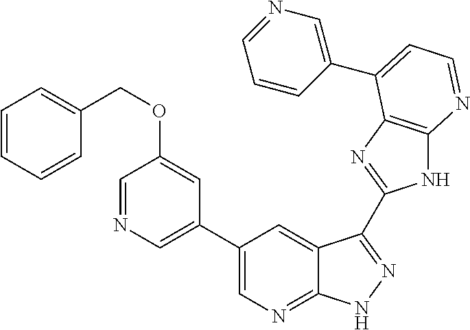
C1(C2=CN=C3C(=C2)C(C2=NC4=C(N2)N=CC=C4C2=CN=CC=C2)=NN3)=CN=CC(OCC2=CC=CC=C2)=C1
